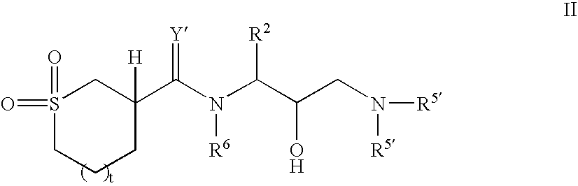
S1(=O)(=O)CCCC([H])(C(N([R6])C(C(O)CN([R5])[R5])[R2])=[Y])C1
